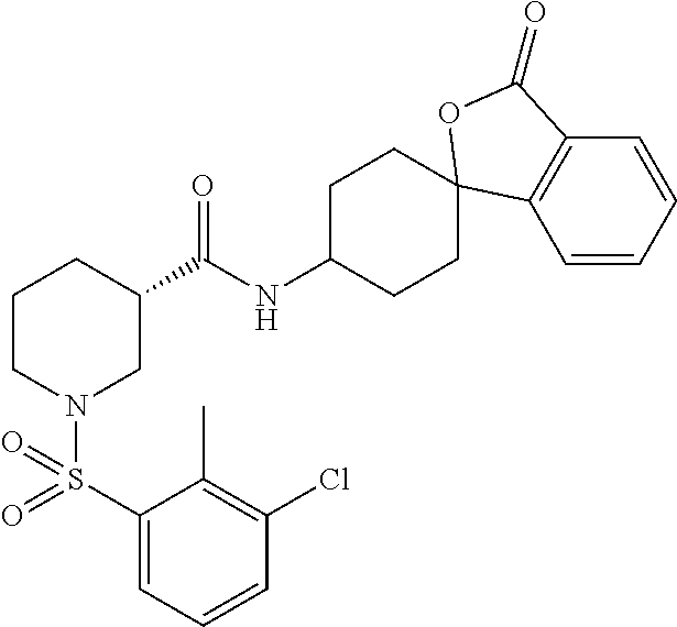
C1(S(=O)(=O)N2CC(C(NC3CCC4(CC3)C3=C(C=CC=C3)C(=O)O4)=O)CCC2)=CC=CC(Cl)=C1C
